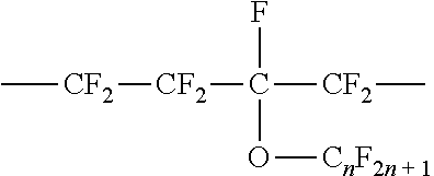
C[CF2][CF2]C([CF2]C)(F)O[CnF2n + 1]
